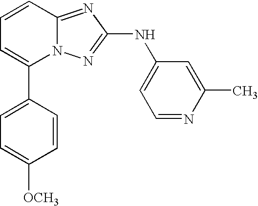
C1(C2=CC=CC3=NC(NC4=CC=NC(C)=C4)=NN23)=CC=C([OCH3])C=C1
